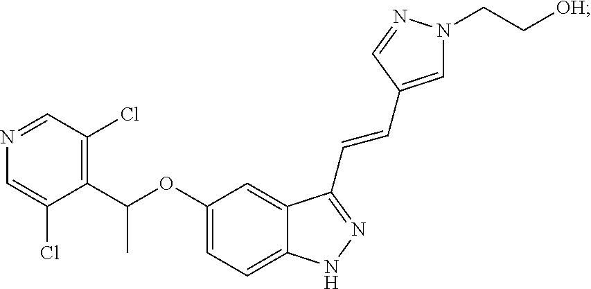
N1=CC(Cl)=C(C(OC2=CC=C3C(=C2)C(C=CC2=CN(CC[OH])N=C2)=NN3)C)C(Cl)=C1
